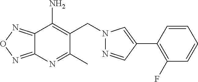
C12=NON=C1C(N)=C(CN1N=CC(C3=C(F)C=CC=C3)=C1)C(C)=N2
